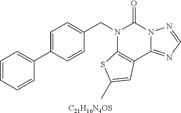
C1=C(C2=CC=CC=C2)C=CC(CN2C3=C(C4=NC=NN4C2=O)C=C(C)S3)=C1.[C21H16N4OS]
